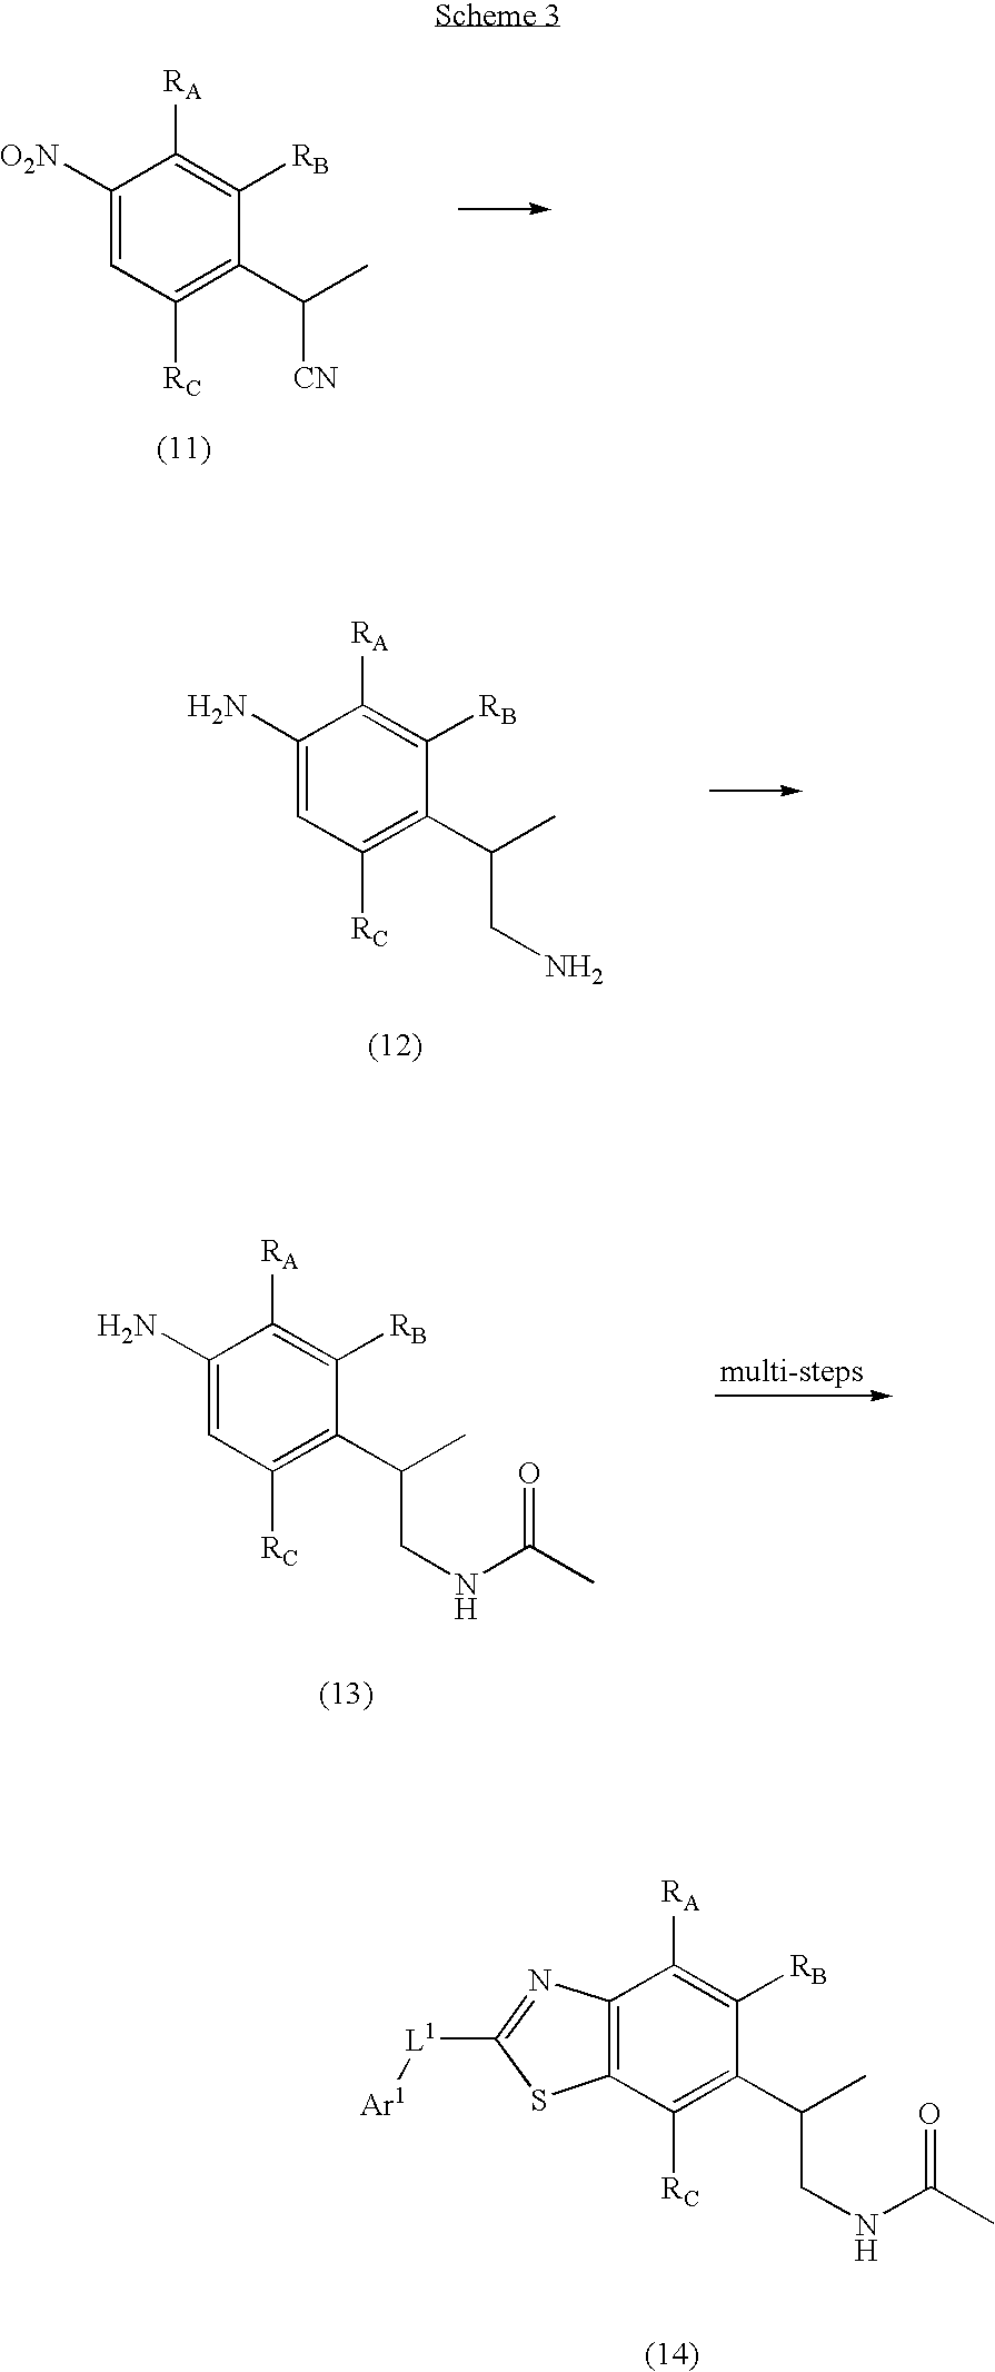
C12=C(C([RC])=C(C(C)CNC(C)=O)C([RB])=C1[RA])SC([L1][Ar1])=N2.C1([O2N])=CC([RC])=C(C(C)[CN])C([RB])=C1[RA].C1(N)=CC([RC])=C(C(C)CN)C([RB])=C1[RA].C1(N)=CC([RC])=C(C(C)CNC(C)=O)C([RB])=C1[RA]
